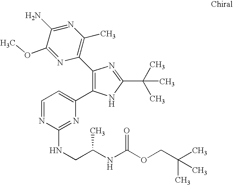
C1(C2=C(C)N=C(N)C(OC)=N2)=C(C2=CC=NC(NCC(NC(OCC(C)(C)C)=O)C)=N2)NC(C(C)(C)C)=N1
